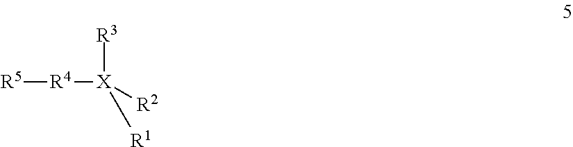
[R5][R4][X]([R3])([R2])[R1]
